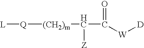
[L][Q][(CH2)m]C([Z])C([W][D])=O
